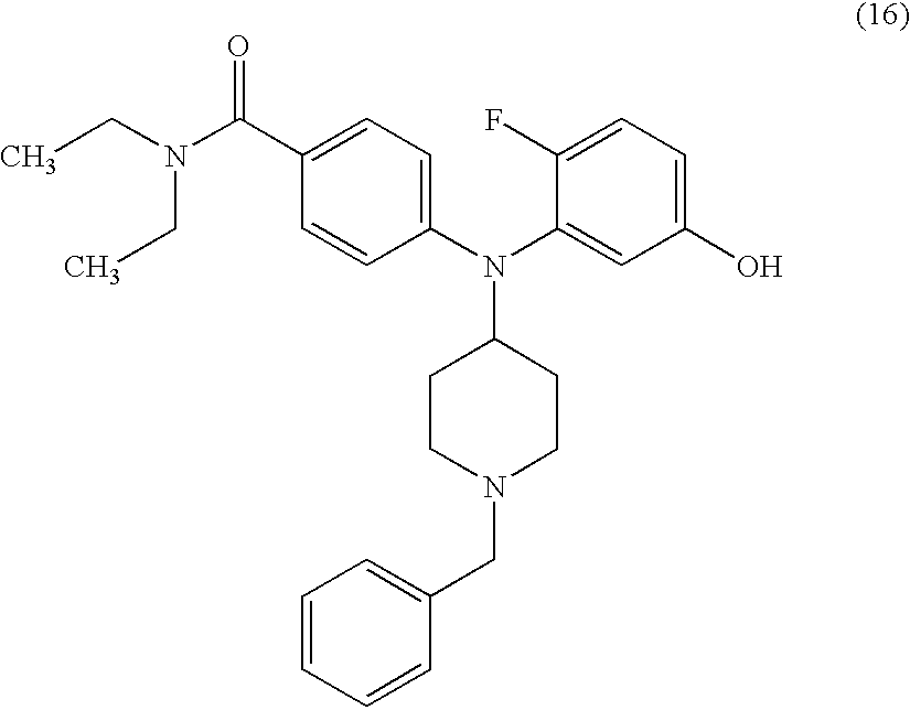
C1=CC(N(C2=CC(O)=CC=C2F)C2CCN(CC3=CC=CC=C3)CC2)=CC=C1C(N(CC)CC)=O
